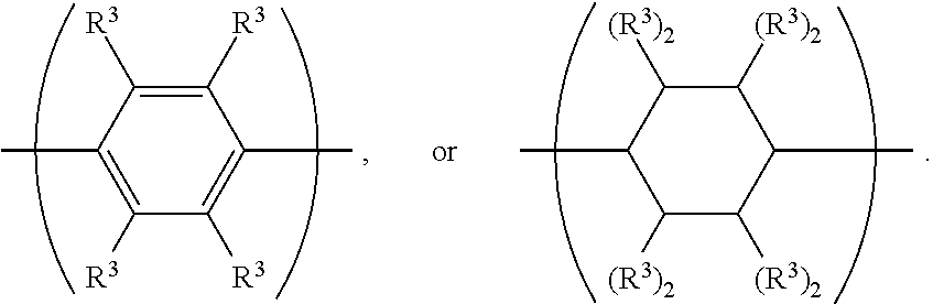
C1([(R3)2])C([(R3)2])C(C)C([(R3)2])C([(R3)2])C1C.C1([R3])=C([R3])C(C)=C([R3])C([R3])=C1C
